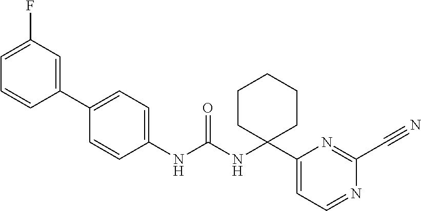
C1(NC(NC2(C3=CC=NC(C#N)=N3)CCCCC2)=O)=CC=C(C2=CC(F)=CC=C2)C=C1
